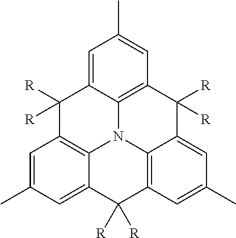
C1=C(C)C=C2C3=C1C([R])([R])C1=CC(C)=CC4=C1N3C1=C(C2([R])[R])C=C(C)C=C1C4([R])[R]
